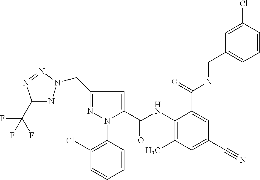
C1(C(F)(F)F)=NN(CC2=NN(C3=C(Cl)C=CC=C3)C(C(NC3=C(C)C=C(C#N)C=C3C(=O)NCC3=CC=CC(Cl)=C3)=O)=C2)N=N1
